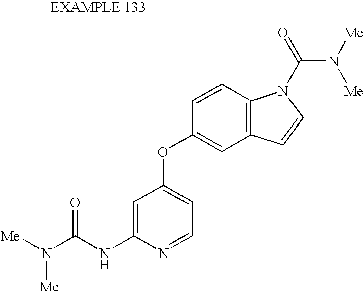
C1=C(NC(N([Me])[Me])=O)N=CC=C1OC1=CC2=C(C=C1)N(C(=O)N([Me])[Me])C=C2
